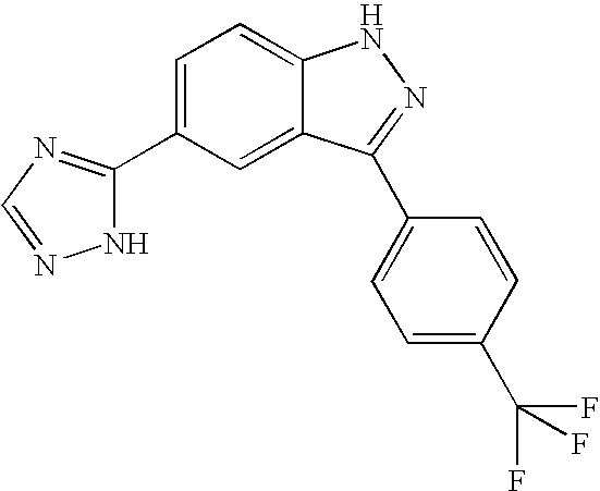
C1=C(C2=NC=NN2)C=C2C(=C1)NN=C2C1=CC=C(C(F)(F)F)C=C1
